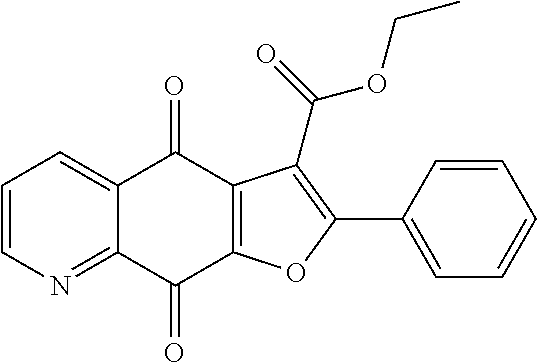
C1=CN=C2C(=C1)C(=O)C1=C(C2=O)OC(C2=CC=CC=C2)=C1C(=O)OCC
